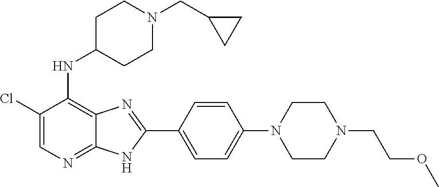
ClC1=CN=C2C(=C1NC1CCN(CC3CC3)CC1)N=C(C1=CC=C(N3CCN(CCOC)CC3)C=C1)N2
